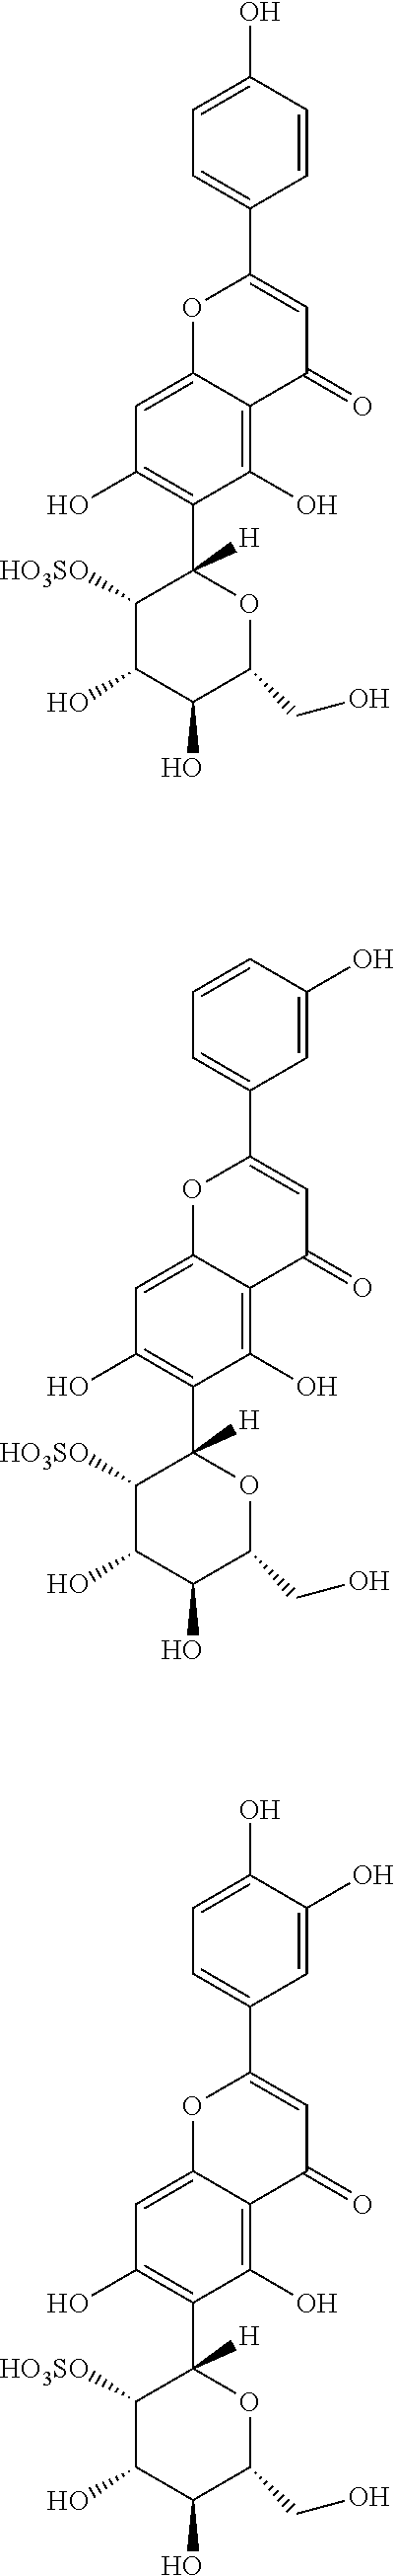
C1=C(O)C=CC(C2=CC(=O)C3=C(O)C(C4([H])C([HO3SO])C(O)C(O)C(CO)O4)=C(O)C=C3O2)=C1.C1=CC(O)=CC(C2=CC(=O)C3=C(O)C(C4([H])C([HO3SO])C(O)C(O)C(CO)O4)=C(O)C=C3O2)=C1.C1=C(O)C(O)=CC(C2=CC(=O)C3=C(O)C(C4([H])C([HO3SO])C(O)C(O)C(CO)O4)=C(O)C=C3O2)=C1
